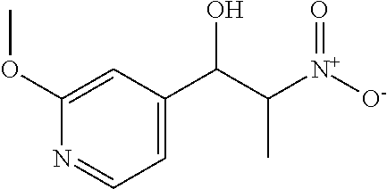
N1=CC=C(C(C([N+]([O-])=O)C)O)C=C1OC
